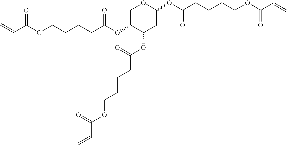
C1C(OC(CCCCOC(C=C)=O)=O)C(OC(=O)CCCCOC(C=C)=O)CC(OC(CCCCOC(C=C)=O)=O)O1
